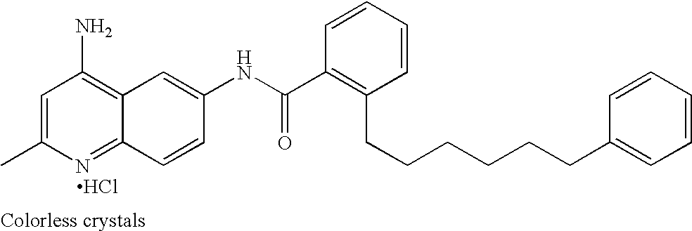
Cl.CC1=CC(N)=C2C(=N1)C=CC(NC(C1=C(CCCCCCC3=CC=CC=C3)C=CC=C1)=O)=C2
